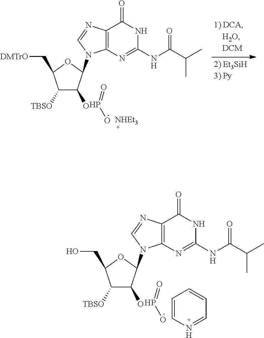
C12=C(N=C(NC(C(C)C)=O)NC1=O)N(C1C(O)C([TBSO])C(CO)O1)C=N2.P(O)=O.C1=CN=CC=C1.C12=C(N=C(NC(C(C)C)=O)NC1=O)N(C1C(O)C([TBSO])C(C[DMTrO])O1)C=N2.P(O)=O
